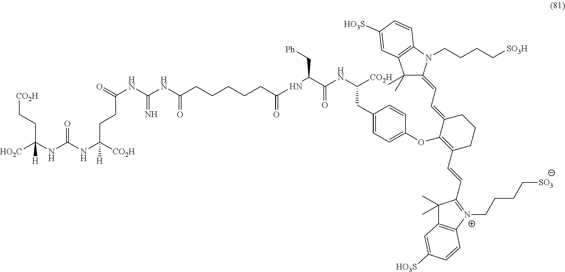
[CO2H]CCC(NC(NC([CO2H])(CCC(=O)NC(NC(CCCCCC(NC(C(NC(CC1=CC=C(OC2=C(C=CC3=[N+](CCCC[SO3])C4=C(C3(C)C)C=C([HO3S])C=C4)CCCC2=CC=C2C(C)(C)C3=C(N2CCCC[SO3H])C=CC([HO3S])=C3)C=C1)[CO2H])=O)C[Ph])=O)=O)=N)[H])=O)([HO2C])[H]
